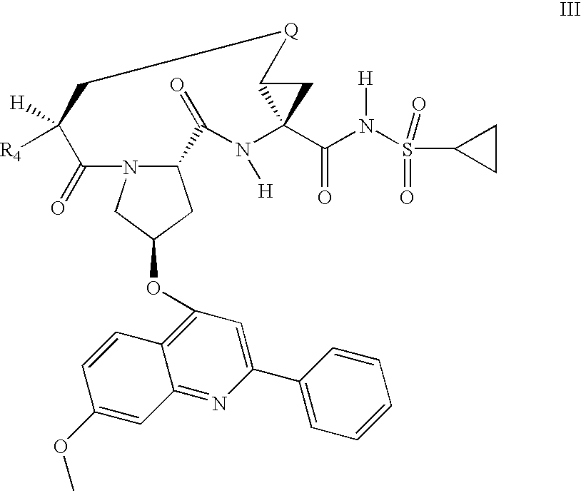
C12N(CC(OC3=C4C(=NC(C5=CC=CC=C5)=C3)C=C(OC)C=C4)C1)C(=O)C([R4])([H])C[Q]C1C(C(N(S(C3CC3)(=O)=O)[H])=O)(N([H])C2=O)C1
